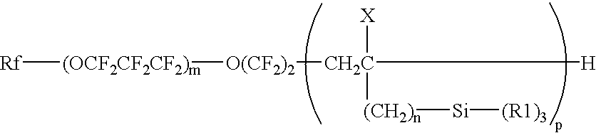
[Rf][(OCF2CF2CF2)m][O(CF2)2][CH2C]([H])([X])[(CH2)n][Si][(R1)3]
